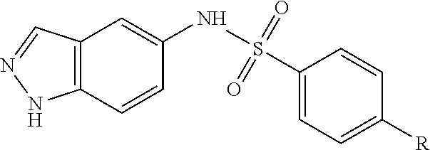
C1(S(NC2=CC3=C(C=C2)NN=C3)(=O)=O)=CC=C([R])C=C1
